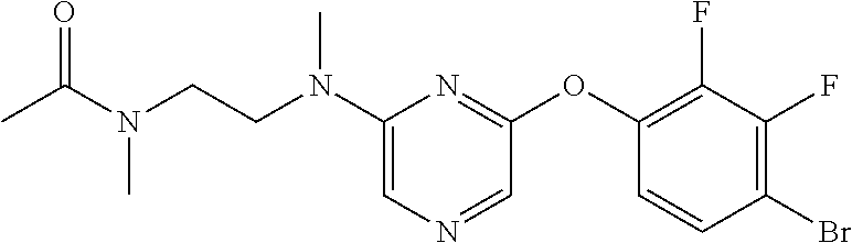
C1(N(CCN(C)C(=O)C)C)=CN=CC(OC2=C(F)C(F)=C(Br)C=C2)=N1
